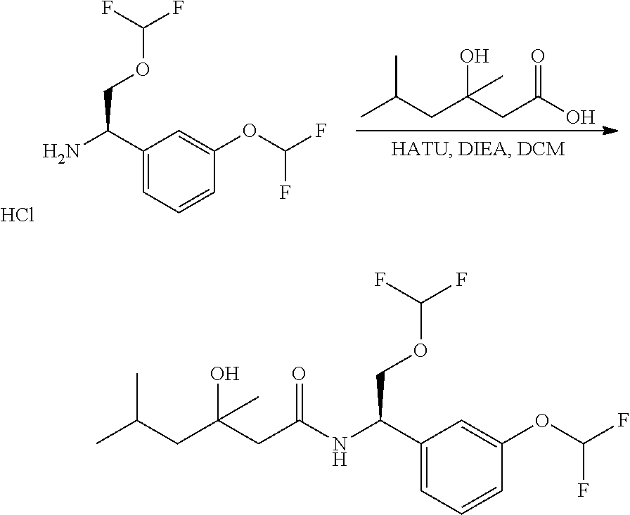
C1=C(OC(F)F)C=CC=C1C(N)COC(F)F.Cl.CC(CC(CC(O)=O)(C)O)C.C1=C(OC(F)F)C=CC=C1C(NC(CC(CC(C)C)(O)C)=O)COC(F)F
